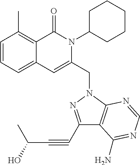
C1=CC=C2C(=C1C)C(=O)N(C1CCCCC1)C(CN1C3=C(C(C#CC(C)O)=N1)C(N)=NC=N3)=C2
